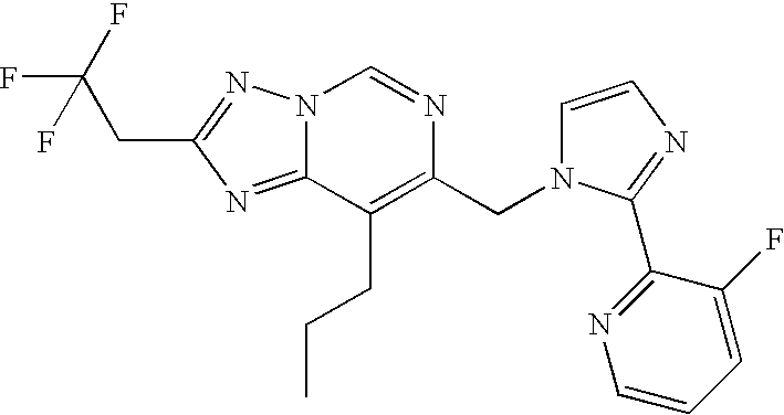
N12C(=NC(CC(F)(F)F)=N1)C(CCC)=C(CN1C=CN=C1C1=NC=CC=C1F)N=C2
